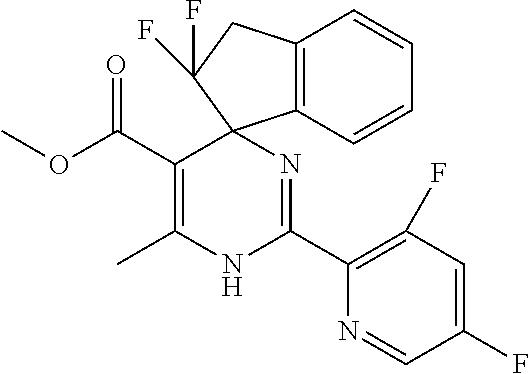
C(C1=C(C)NC(C2=C(F)C=C(F)C=N2)=NC12C1=C(CC2(F)F)C=CC=C1)(=O)OC
